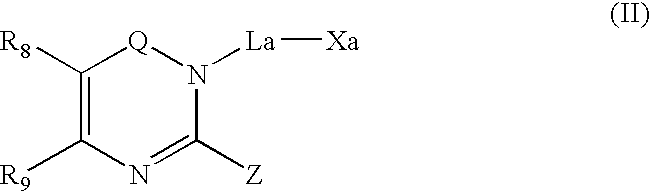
C1([R8])=C([R9])N=C([Z])N([La][Xa])[Q]1
